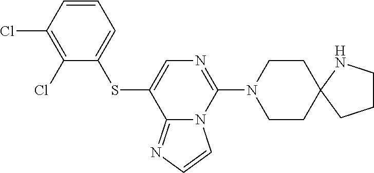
C1=CC(Cl)=C(Cl)C(SC2=CN=C(N3CCC4(CC3)CCCN4)N3C2=NC=C3)=C1
